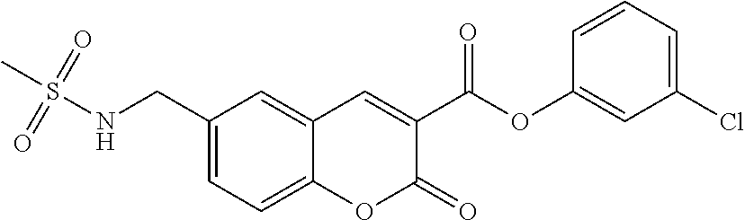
C1(CNS(=O)(C)=O)=CC=C2C(=C1)C=C(C(OC1=CC(Cl)=CC=C1)=O)C(=O)O2
